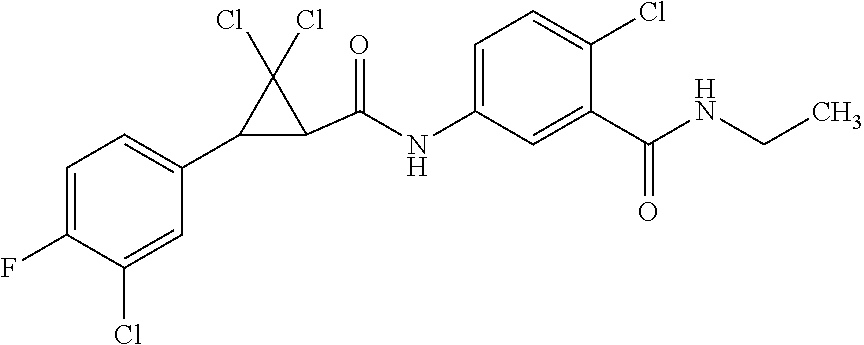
C1=C(F)C(Cl)=CC(C2C(C(=O)NC3=CC=C(Cl)C(C(=O)NCC)=C3)C2(Cl)Cl)=C1
